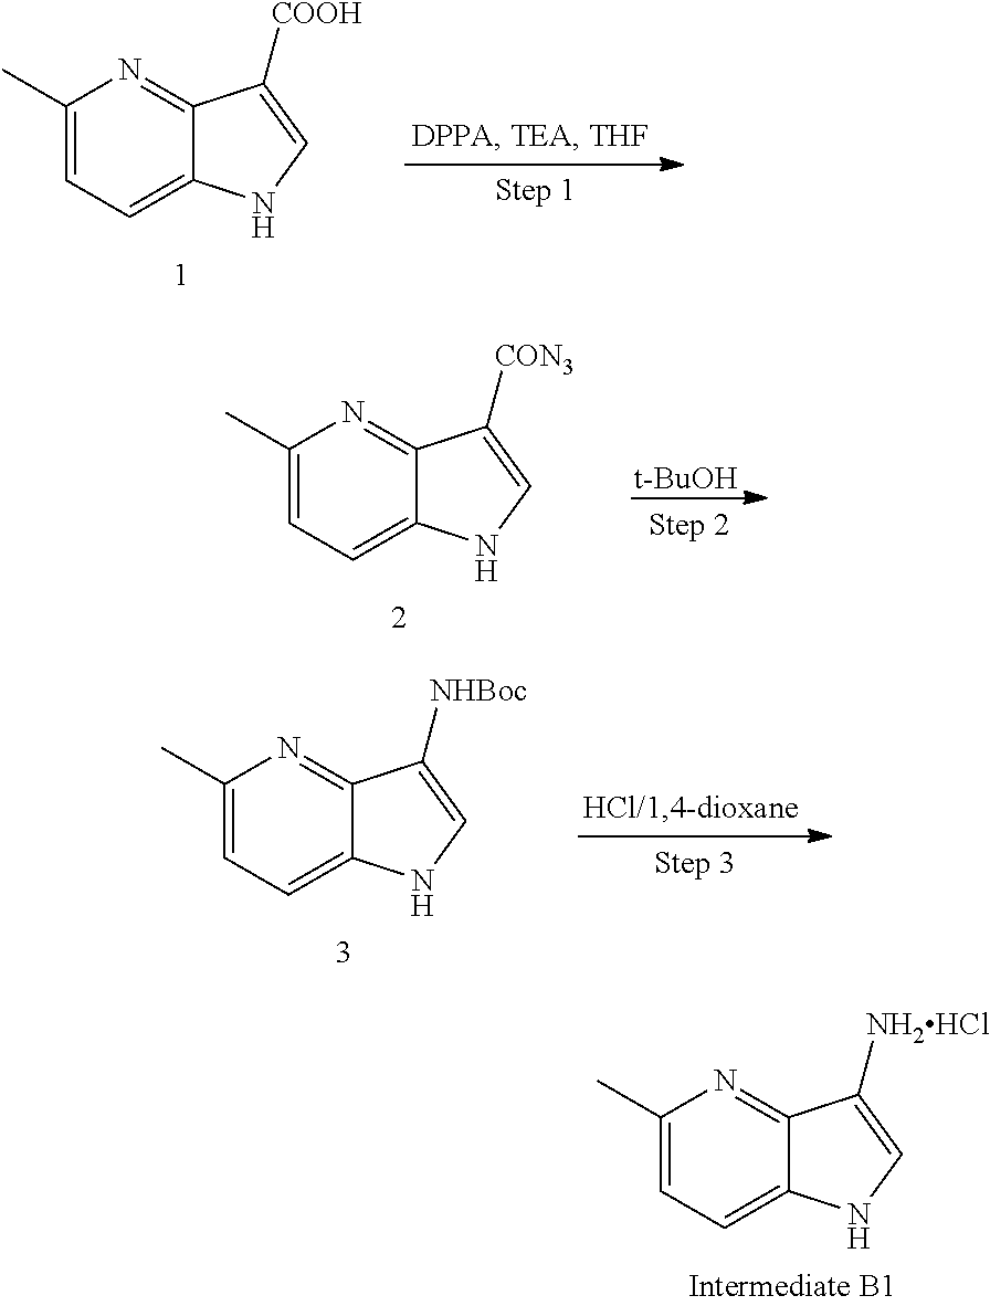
C1(C)=CC=C2C(=N1)C([COOH])=CN2.C1(C)=CC=C2C(=N1)C([CON3])=CN2.[t-BuOH].C1(C)=CC=C2C(=N1)C([NHBoc])=CN2.C1(C)=CC=C2C(=N1)C([NH2HCl])=CN2
